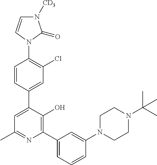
C1=CC(C2=CC(C)=NC(C3=CC=CC(N4CCN(C(C)(C)C)CC4)=C3)=C2O)=CC(Cl)=C1N1C(=O)N([CD3])C=C1
